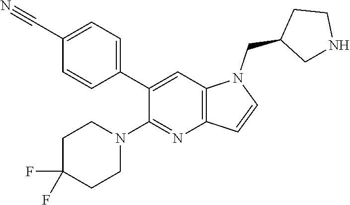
C1(C2=CC=C(C#N)C=C2)=CC2=C(N=C1N1CCC(F)(F)CC1)C=CN2CC1CNCC1
